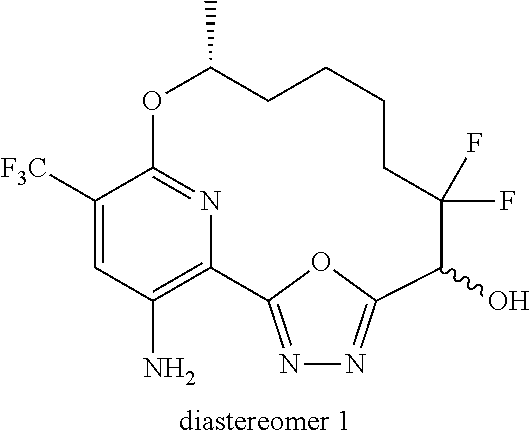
C1([F3C])=CC(N)=C2N=C1OC(C)CCCCC(F)(F)C(O)C1=NN=C2O1
